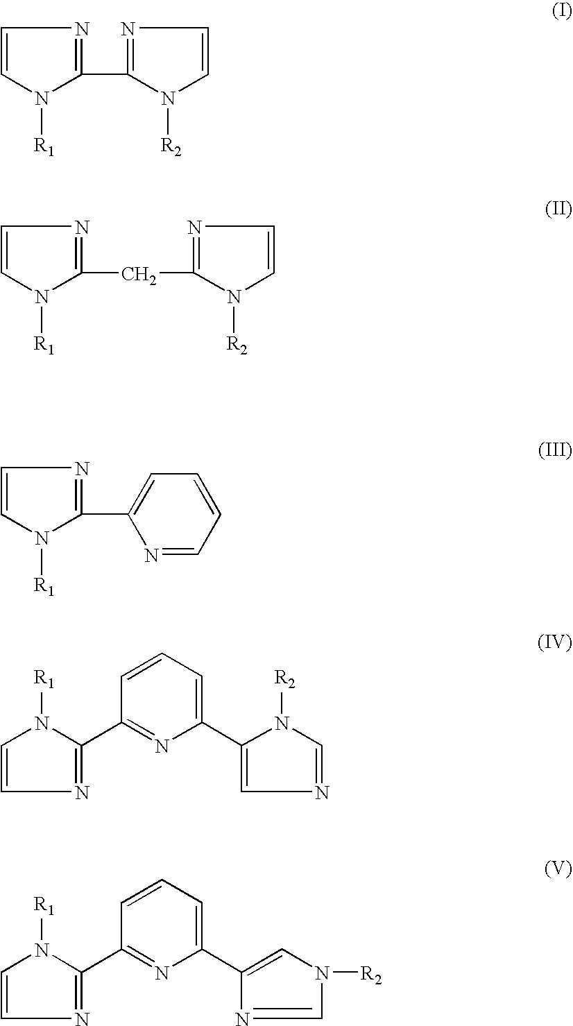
[R1]N1C=CN=C1C1=NC=CN1[R2].[R1]N1C=CN=C1CC1=NC=CN1[R2].[R1]N1C=CN=C1C1=CC=CC=N1.[R1]N1C=CN=C1C1=NC(C2=CN=CN2[R2])=CC=C1.[R1]N1C=CN=C1C1=NC(C2=CN([R2])C=N2)=CC=C1
